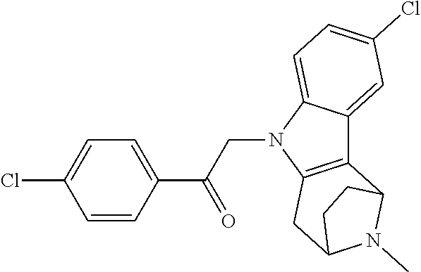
C1C2N(C)C(CC2)C2=C1N(CC(=O)C1=CC=C(Cl)C=C1)C1=CC=C(Cl)C=C21
